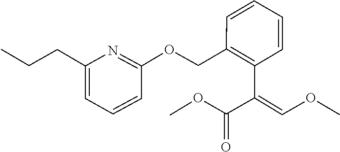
O(C)C=C(C(OC)=O)C1=C(COC2=NC(CCC)=CC=C2)C=CC=C1
